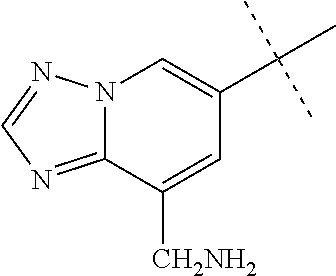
C12=NC=NN1C=C(C(C)(C)C)C=C2[CH2NH2]
